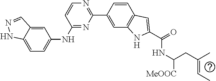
C1=C2C(=CC=C1NC1=NC(C3=CC4=C(C=C3)C=C(C(=O)NC([MeOOC])CC(=CC)C)N4)=NC=C1)NN=C2
